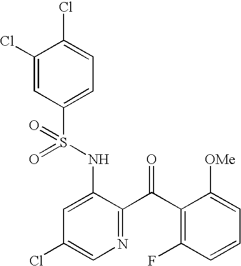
C1(Cl)=CC(S(NC2=CC(Cl)=CN=C2C(C2=C(F)C=CC=C2[OMe])=O)(=O)=O)=CC=C1Cl
